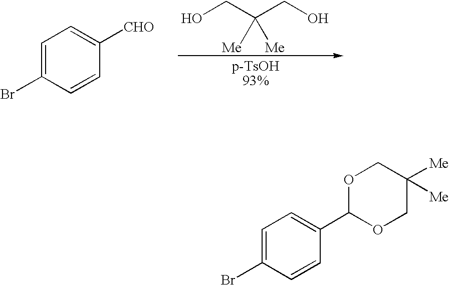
C1=C(Br)C=CC([CHO])=C1.OCC(CO)([Me])[Me].C1=C(Br)C=CC(C2OCC([Me])([Me])CO2)=C1
